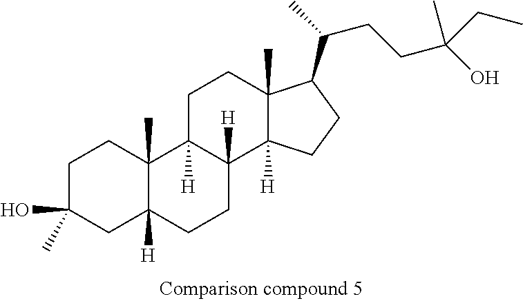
C1C(O)(C)CC2([H])C(C)(C1)C1([H])C([H])(CC2)C2([H])C(C)(CC1)C(C(CCC(O)(C)CC)C)CC2
